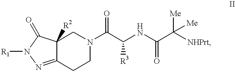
C12=NN([R1])C(=O)C1([R2])CN(C(C(NC(C([NHPrt])([Me])[Me])=O)[R3])=O)CC2
